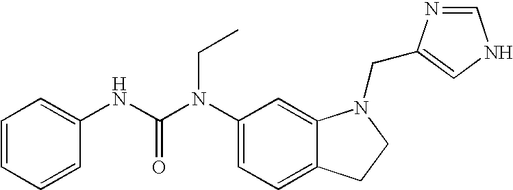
C1(N(C(NC2=CC=CC=C2)=O)CC)=CC=C2C(=C1)N(CC1=CNC=N1)CC2
